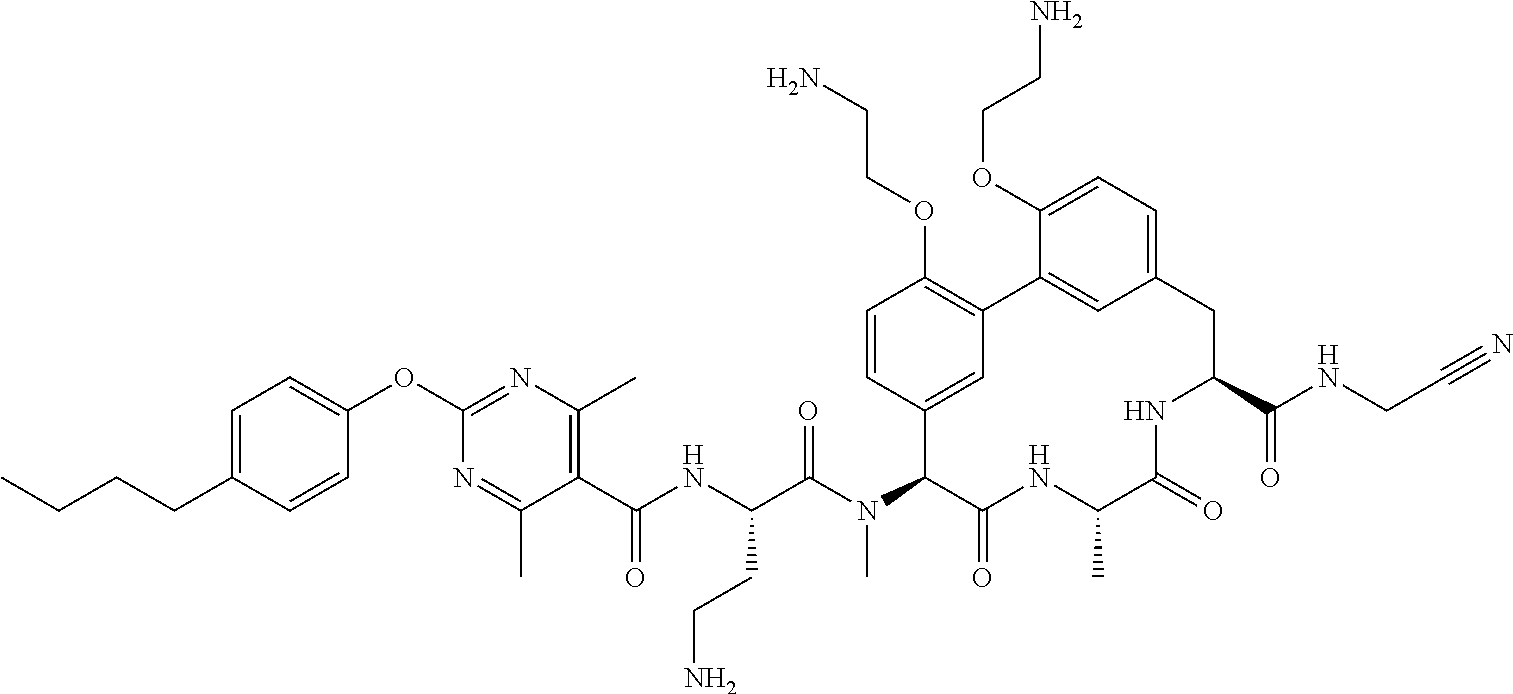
C1(OC2=NC(C)=C(C(NC(C(N(C3C4=CC(=C(OCCN)C=C4)C4=CC(=CC=C4OCCN)CC(C(NCC#N)=O)NC(=O)C(C)NC3=O)C)=O)CCN)=O)C(C)=N2)=CC=C(CCCC)C=C1
